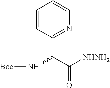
C1=CC(C(C(=O)[NHNH2])N[Boc])=NC=C1
